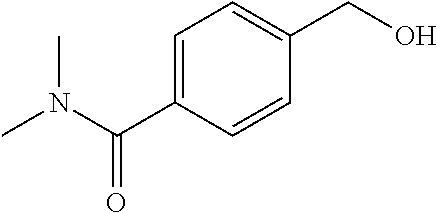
OCC1=CC=C(C(N(C)C)=O)C=C1
